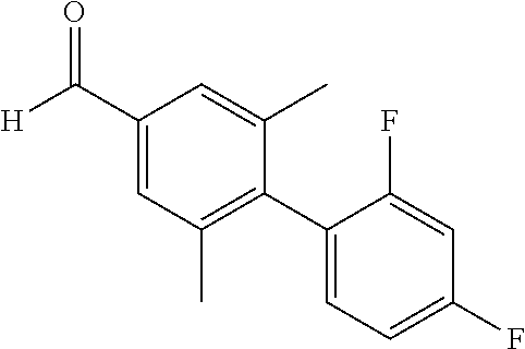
C1(C([H])=O)=CC(C)=C(C2=CC=C(F)C=C2F)C(C)=C1
